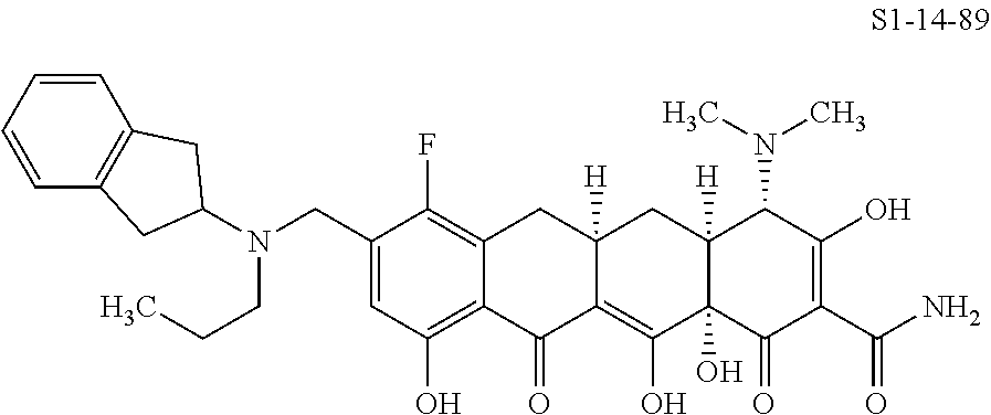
C1(CN(CCC)C2CC3=C(C=CC=C3)C2)=CC(O)=C2C(=C1F)CC1([H])C(=C(O)C3(O)C([H])(C1)C(N(C)C)C(O)=C(C(N)=O)C3=O)C2=O
